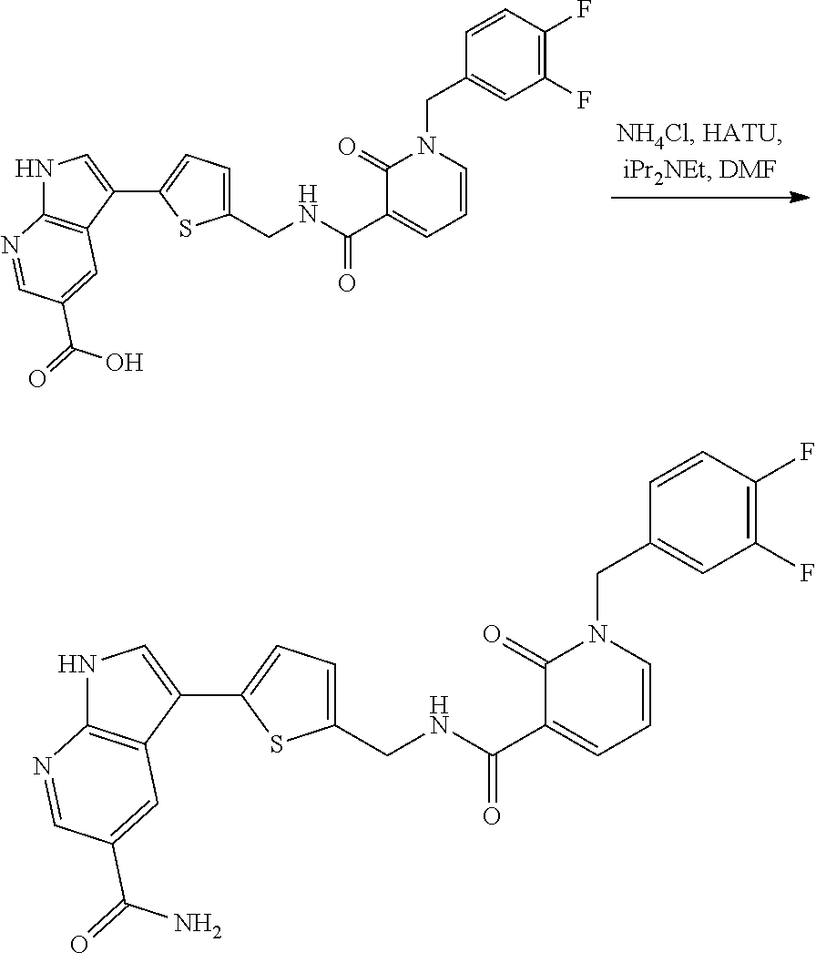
C1(CNC(C2=CC=CN(CC3=CC(F)=C(F)C=C3)C2=O)=O)=CC=C(C2=CNC3=C2C=C(C(=O)O)C=N3)S1.C1(CNC(C2=CC=CN(CC3=CC(F)=C(F)C=C3)C2=O)=O)=CC=C(C2=CNC3=C2C=C(C(=O)N)C=N3)S1
